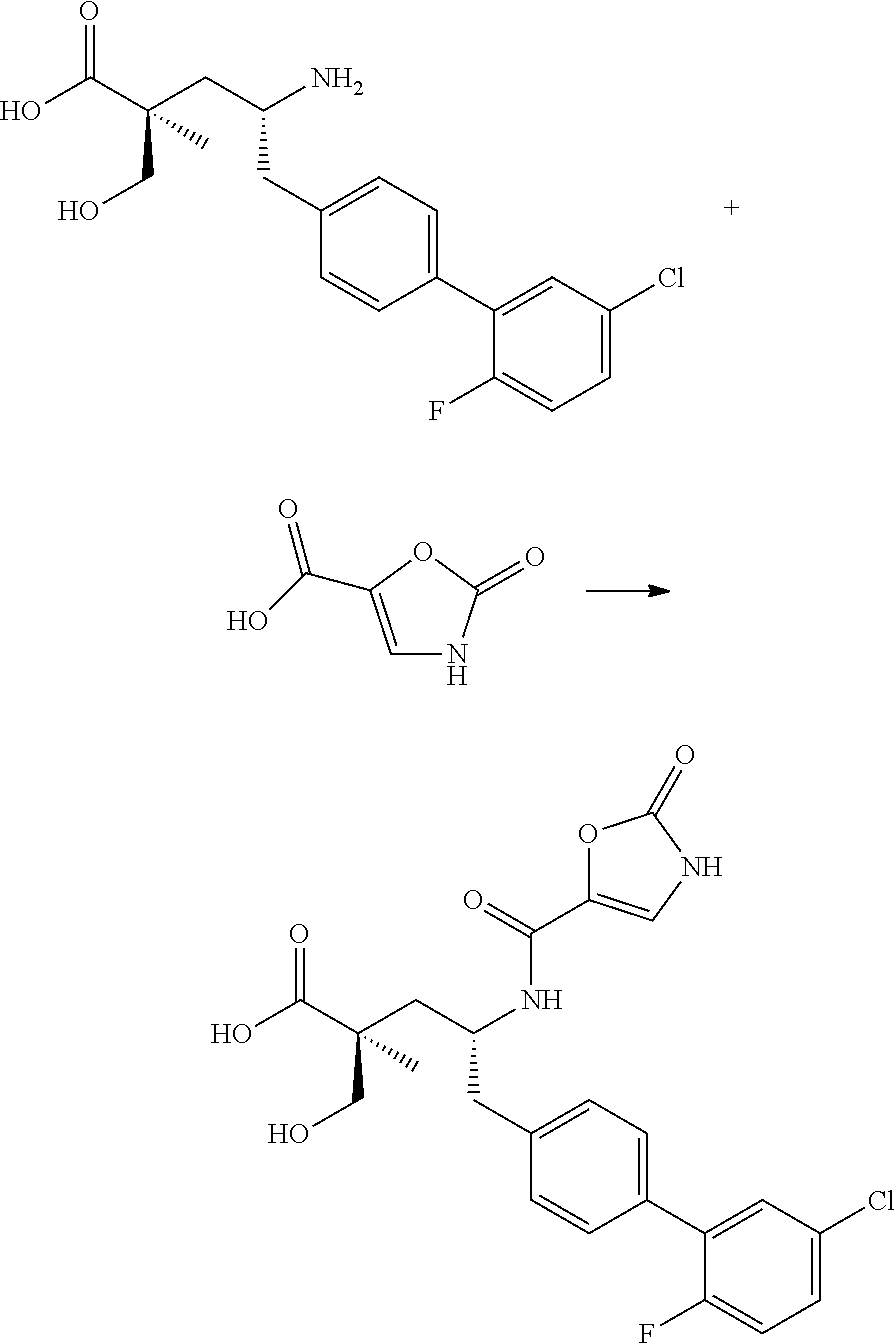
C1(F)=CC=C(Cl)C=C1C1=CC=C(CC(CC(C(O)=O)(CO)C)N)C=C1.C1=C(C(O)=O)OC(=O)N1.C1(F)=CC=C(Cl)C=C1C1=CC=C(CC(CC(C(O)=O)(CO)C)NC(=O)C2=CNC(=O)O2)C=C1
